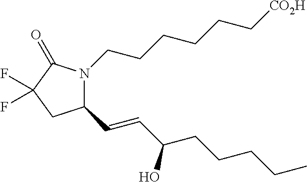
C1(C=CC(CCCCC)O)N(CCCCCC[CO2H])C(=O)C(F)(F)C1
